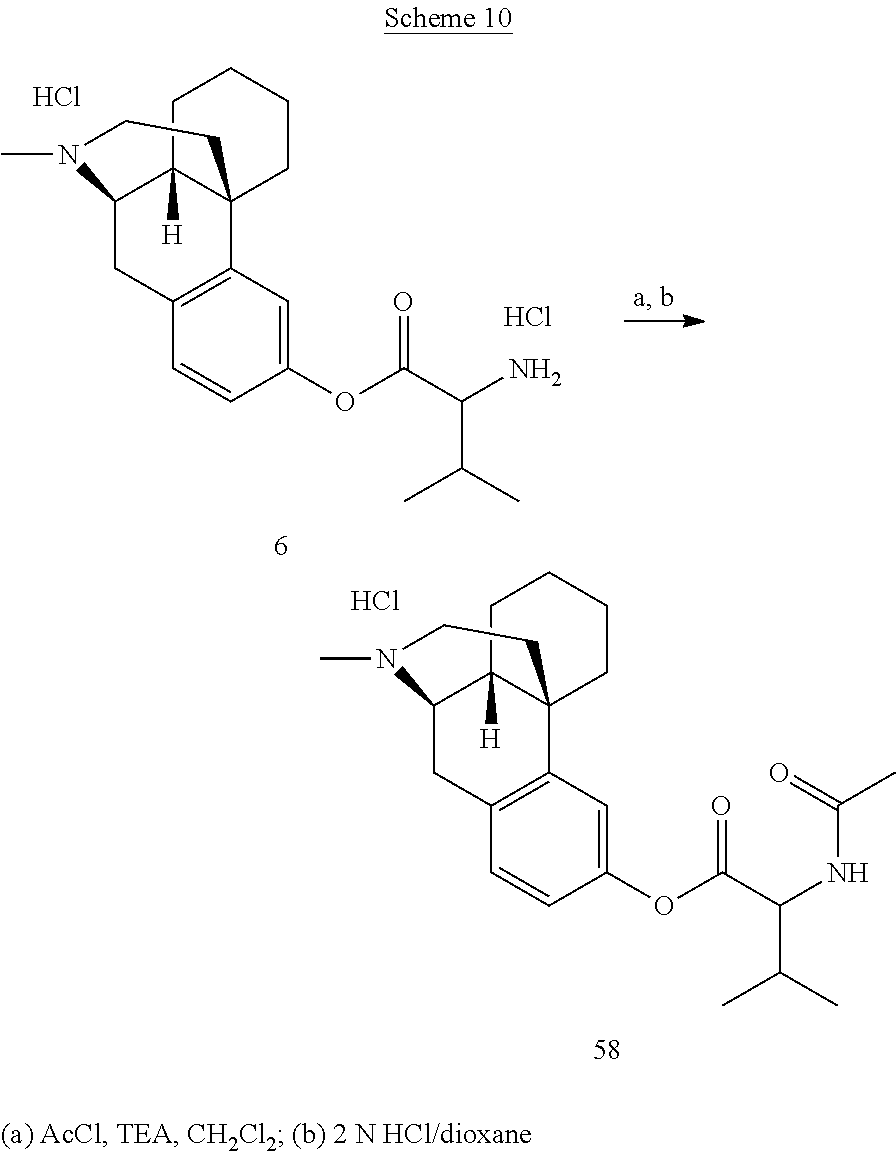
C12=C(C=C(OC(=O)C(C(C)C)NC(=O)C)C=C1)C13C([H])(C(C2)N(C)CC1)CCCC3.Cl.C12=C(C=C(OC(=O)C(C(C)C)N)C=C1)C13C([H])(C(C2)N(C)CC1)CCCC3.Cl.Cl
